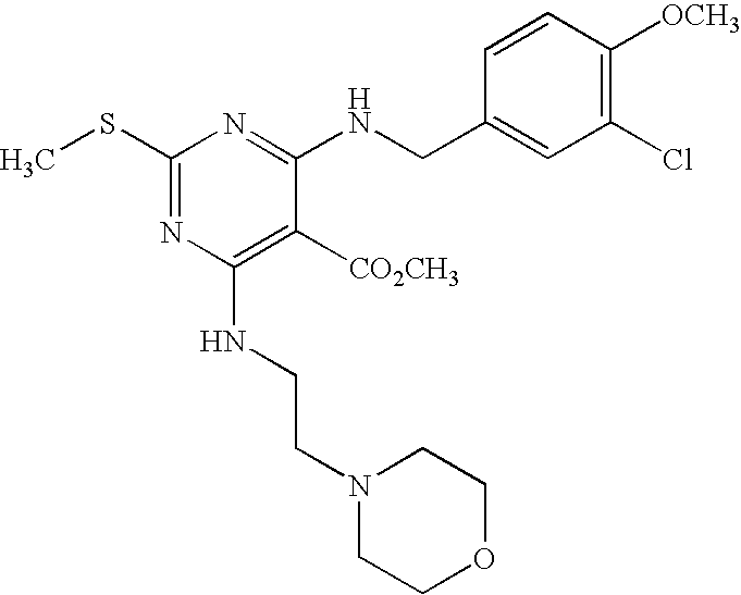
CSC1=NC(NCCN2CCOCC2)=C([CO2CH3])C(NCC2=CC(Cl)=C([OCH3])C=C2)=N1
